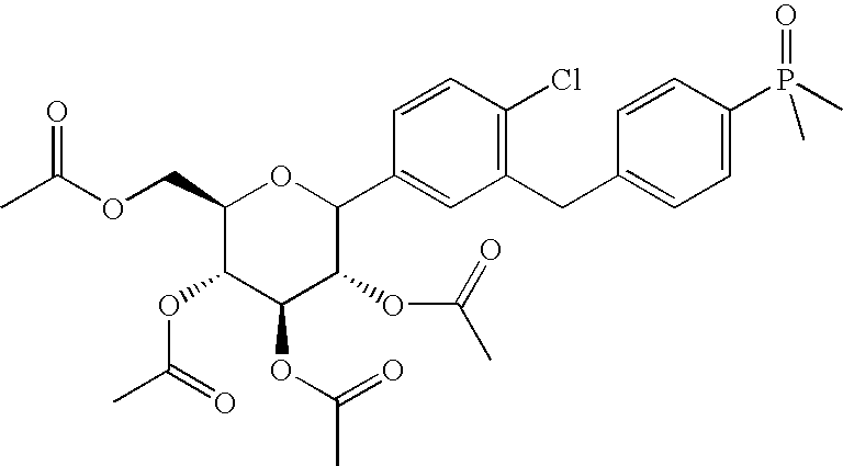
C1(COC(C)=O)C(OC(C)=O)C(OC(=O)C)C(OC(=O)C)C(C2=CC(CC3=CC=C(P(C)(=O)C)C=C3)=C(Cl)C=C2)O1
